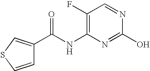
N(C1=C(F)C=NC(O)=N1)C(C1=CSC=C1)=O
